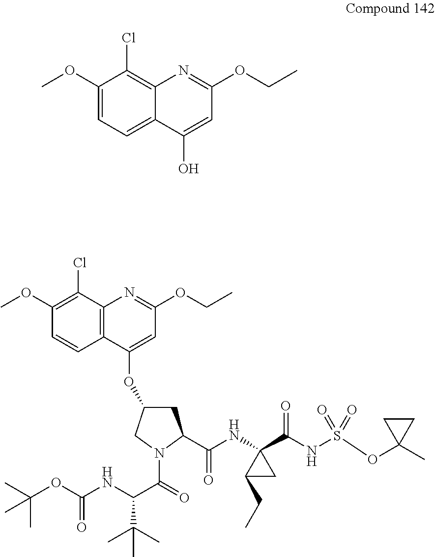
C1(OC)=CC=C2C(=C1Cl)N=C(OCC)C=C2O.C1(OC)=C(Cl)C2=C(C=C1)C(OC1CC(C(NC3(C(NS(OC4(C)CC4)(=O)=O)=O)CC3CC)=O)N(C(C(NC(=O)OC(C)(C)C)C(C)(C)C)=O)C1)=CC(OCC)=N2
